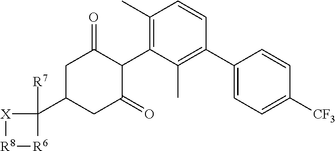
C1(C)=C(C2C(=O)CC(C3([R7])[X][R8][R6]3)CC2=O)C(C)=C(C2=CC=C([CF3])C=C2)C=C1
